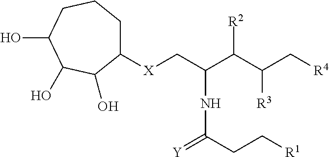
C1([X]CC(C(C([R3])C[R4])[R2])NC(=[Y])CC[R1])CCCC(O)C(O)C1O
